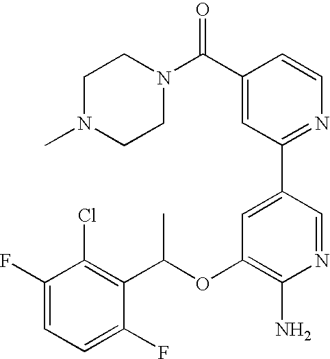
C1(F)=CC=C(F)C(C(OC2=C(N)N=CC(C3=NC=CC(C(N4CCN(C)CC4)=O)=C3)=C2)C)=C1Cl
